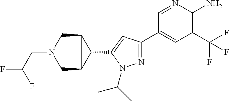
N1=C(C2=CC(C(F)(F)F)=C(N)N=C2)C=C(C2C3CN(CC(F)F)CC32)N1C(C)C
